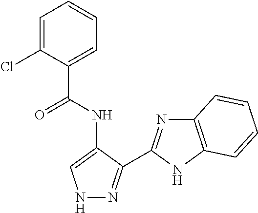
C1=C(Cl)C(C(NC2=CNN=C2C2=NC3=C(N2)C=CC=C3)=O)=CC=C1
